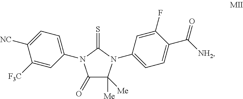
C1(=O)C([Me])([Me])N(C2=CC=C(C(=O)[NH2])C(F)=C2)C(=S)N1C1=CC=C([NC])C([F3C])=C1
